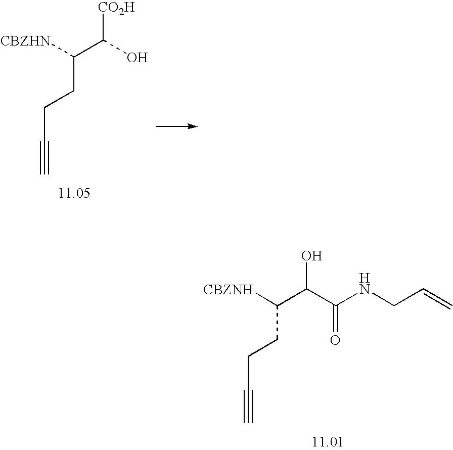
[CBZNH]C(C(C(NCC=C)=O)O)CCC#C.C#CCCC(C([CO2H])O)[CBZHN]
